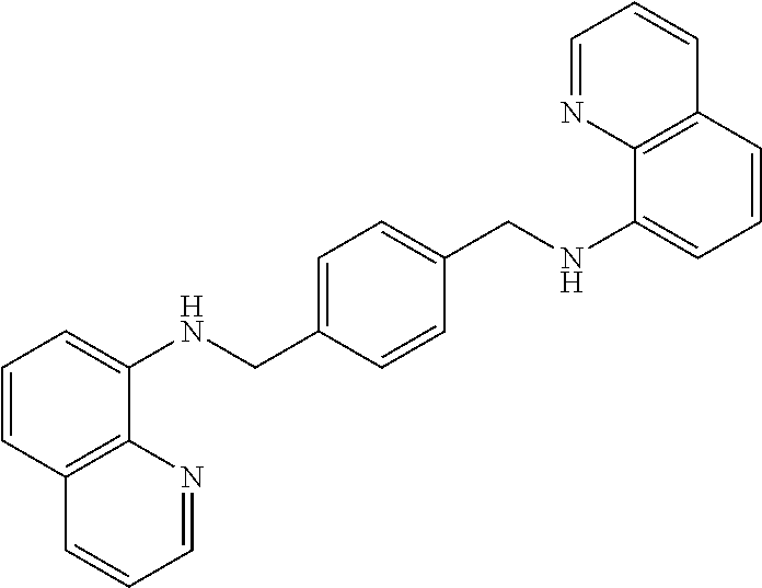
C12=C(C(NCC3=CC=C(CNC4=CC=CC5=C4N=CC=C5)C=C3)=CC=C1)N=CC=C2
